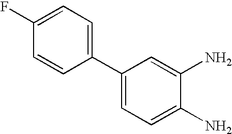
C1(C2=CC=C(N)C(N)=C2)=CC=C(F)C=C1
